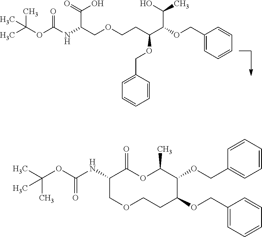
CC(OC(NC(COCCC(C(OCC1=CC=CC=C1)C(O)C)OCC1=CC=CC=C1)C(=O)O)=O)(C)C.CC(OC(NC1COCCC(OCC2=CC=CC=C2)C(OCC2=CC=CC=C2)C(C)OC1=O)=O)(C)C
